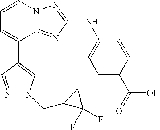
C1=CN2C(=NC(NC3=CC=C(C(=O)O)C=C3)=N2)C(C2=CN(CC3C(F)(F)C3)N=C2)=C1
